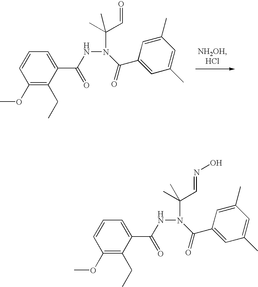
C1=CC(OC)=C(CC)C(C(=O)NN(C(C)(C=O)C)C(C2=CC(C)=CC(C)=C2)=O)=C1.C1=CC(OC)=C(CC)C(C(=O)NN(C(=O)C2=CC(C)=CC(C)=C2)C(C)(C=NO)C)=C1
